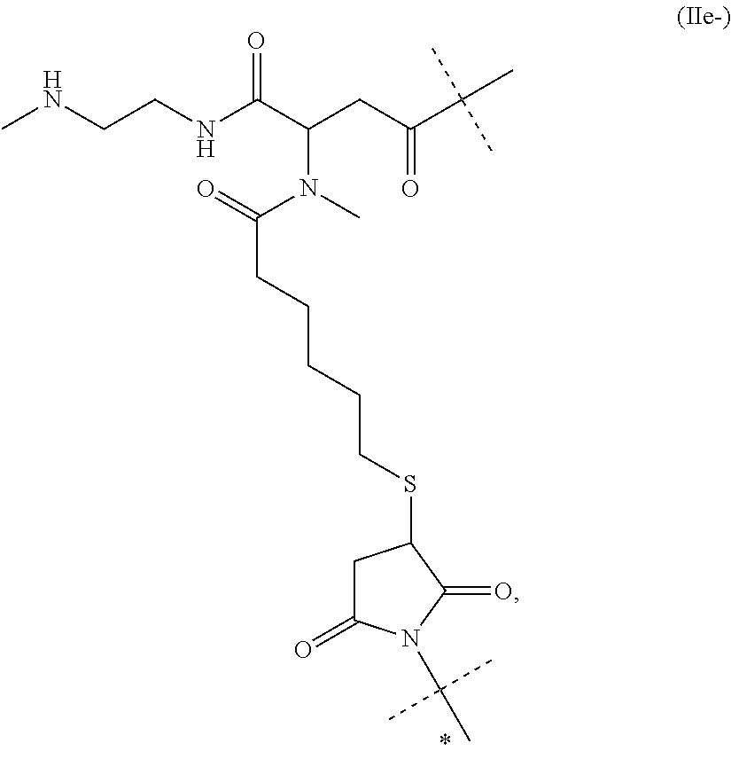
CNCCNC(C(CC(C(C)(C)C)=O)N(C(=O)CCCCCSC1CC(=O)N(C(C)(C)C)C1=O)C)=O
